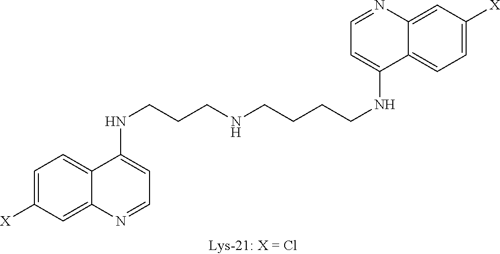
C1=C([X])C=C2C(=C1)C(NCCCNCCCCNC1=CC=NC3=CC([X])=CC=C13)=CC=N2
